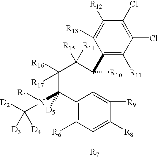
C1([R16])([R17])C(N([R1])C([D2])([D3])[D4])([D5])C2=C([R6])C([R7])=C([R8])C([R9])=C2C([R10])(C2=C([R11])C(Cl)=C(Cl)C([R12])=C2[R13])C1([R15])[R14]
